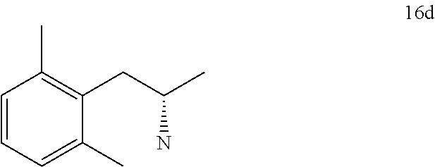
C1=CC=C(C)C(CC(N)C)=C1C
